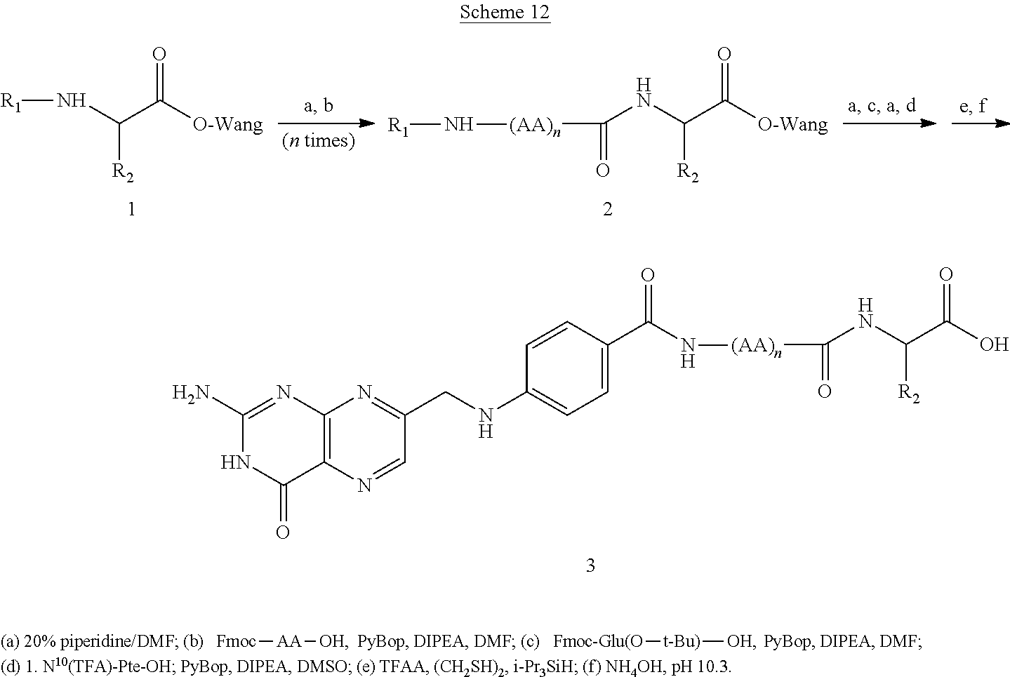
C([R2])(C(=O)[O-Wang])N[R1].C([R2])(C(=O)[O-Wang])NC(=O)[(AA)n]N[R1].C([R2])(C(=O)O)NC(=O)[(AA)n]NC(C1=CC=C(NCC2=NC3=C(N=C2)C(=O)NC(N)=N3)C=C1)=O.[Fmoc][AA][OH].[Fmoc-Glu(O][t-Bu)][OH]
